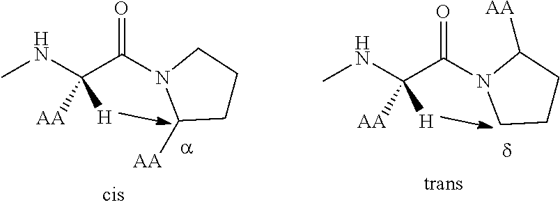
CNC(C(=O)N1CCCC1[AA])([AA])[H].CNC(C(=O)N1C([AA])CCC1)([AA])[H]
